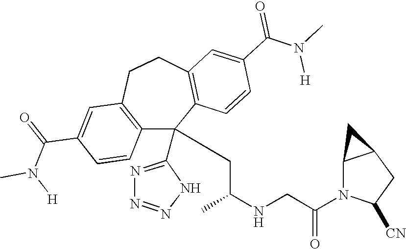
C1(C(=O)N(C)[H])=CC2=C(C=C1)C(C1=NN=NN1)(CC(NCC(N1C([CN])CC3C1C3)=O)C)C1=C(CC2)C=C(C(N(C)[H])=O)C=C1
